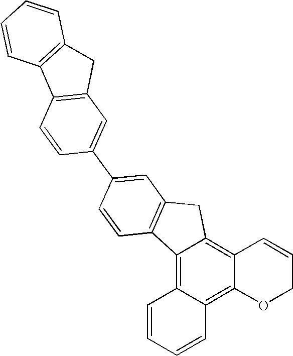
C12=C3C(=C4C(=C1CC1=C2C=CC(C2=CC5=C(C=C2)C2=C(C5)C=CC=C2)=C1)C=CCO4)C=CC=C3
